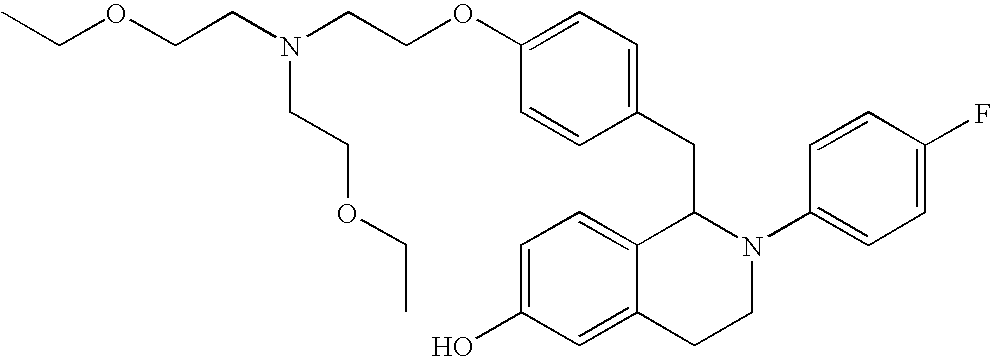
N(CCOC1=CC=C(CC2C3=CC=C(O)C=C3CCN2C2=CC=C(F)C=C2)C=C1)(CCOCC)CCOCC
